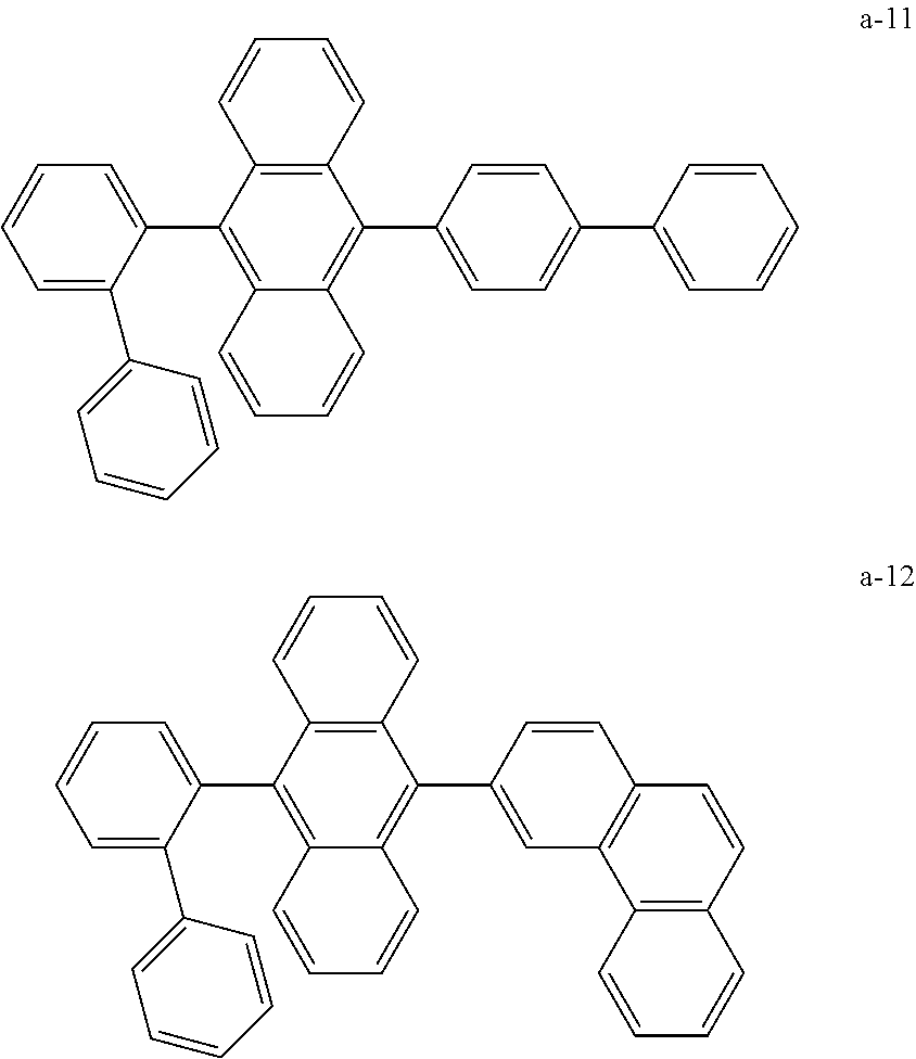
C1=C(C2=CC=CC=C2)C(C2=C3C(=C(C4=CC=C(C5=CC=CC=C5)C=C4)C4=C2C=CC=C4)C=CC=C3)=CC=C1.C1=C(C2=CC=CC=C2)C(C2=C3C(=C(C4=CC5=C(C=C4)C=CC4=C5C=CC=C4)C4=C2C=CC=C4)C=CC=C3)=CC=C1
